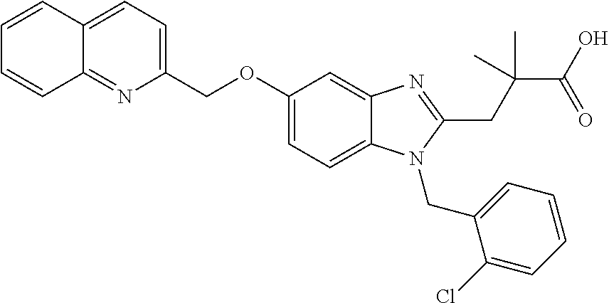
C1=CC2=CC=C(COC3=CC=C4C(=C3)N=C(CC(C(O)=O)(C)C)N4CC3=CC=CC=C3Cl)N=C2C=C1
